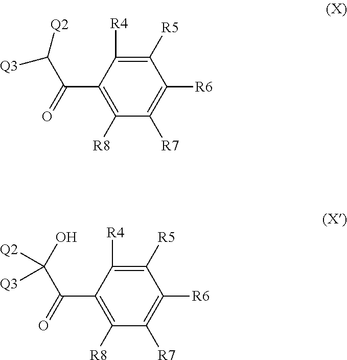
OC([Q3])(C(C1=C([R8])C([R7])=C([R6])C([R5])=C1[R4])=O)[Q2].C1(C(=O)C([Q3])[Q2])=C([R8])C([R7])=C([R6])C([R5])=C1[R4]
